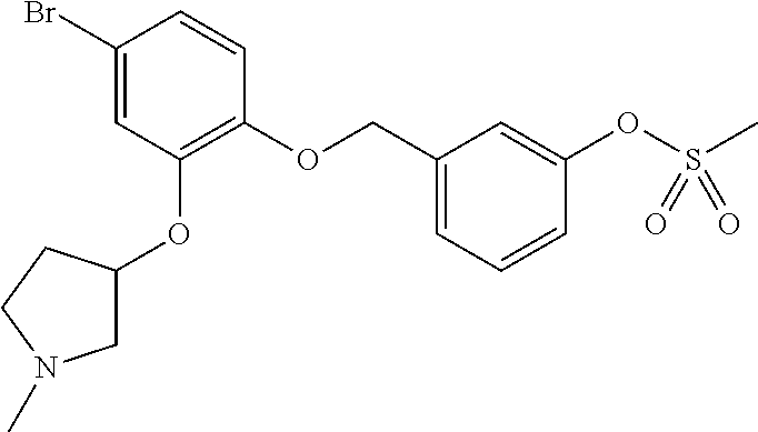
C1(Br)=CC(OC2CN(C)CC2)=C(OCC2=CC=CC(OS(C)(=O)=O)=C2)C=C1
